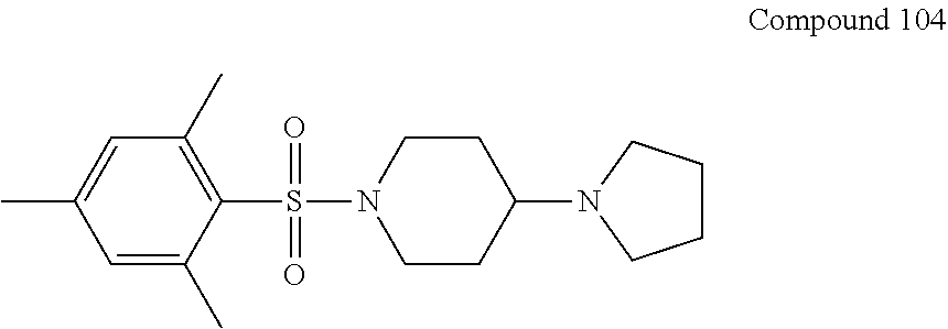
O=S(C1=C(C)C=C(C)C=C1C)(=O)N1CCC(N2CCCC2)CC1
